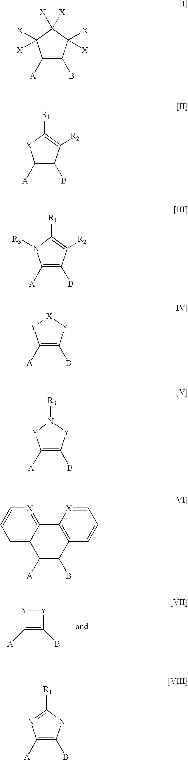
C1([A])=C(B)[Y][Y]1.C1([A])=C(B)C([X])([X])C([X])([X])C1([X])[X].C1([A])=C(B)C([R2])=C([R1])[X]1.C1([A])=C(B)C([R2])=C([R1])N1[R3].C1([A])=C(B)[Y][X][Y]1.C1([A])=C(B)[Y]N([R3])[Y]1.C1=C2C(=[X]C=C1)C1=C(C(B)=C2[A])C=CC=[X]1.C1([A])=C(B)[X]C([R1])=N1
